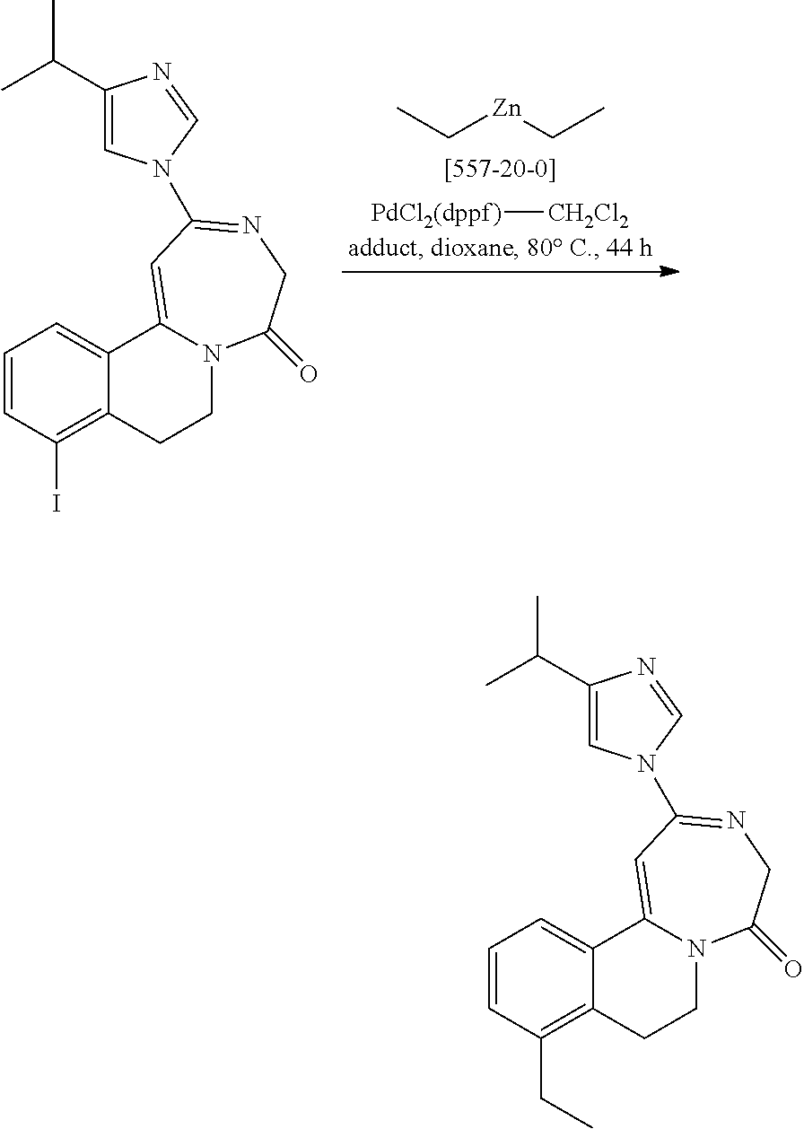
C([Zn]CC)C.[CH2Cl2][PdCl2(dppf)].C1=CC(I)=C2C(=C1)C1=CC(N3C=C(C(C)C)N=C3)=NCC(=O)N1CC2.C1=CC(CC)=C2C(=C1)C1=CC(N3C=C(C(C)C)N=C3)=NCC(=O)N1CC2
